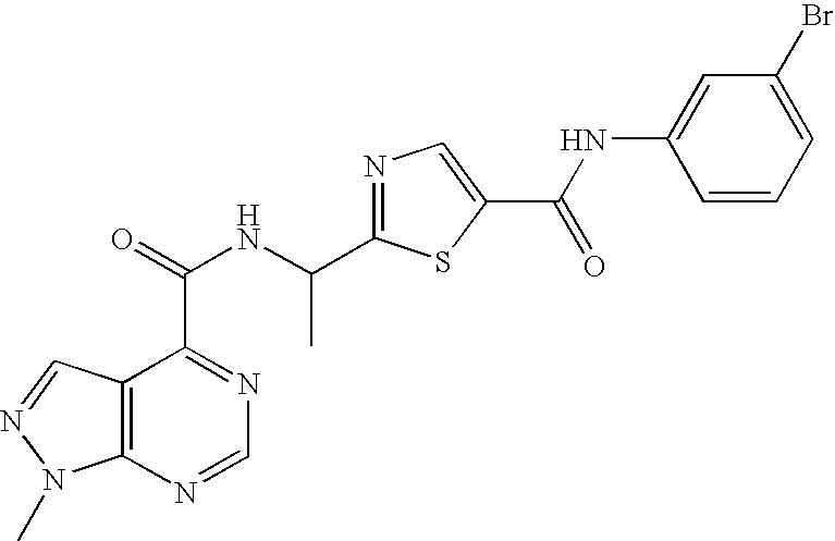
C12=C(N=CN=C1C(=O)NC(C1=NC=C(C(NC3=CC(Br)=CC=C3)=O)S1)C)N(C)N=C2
